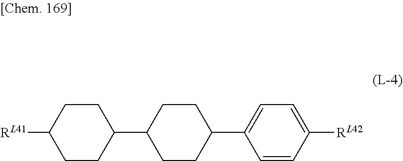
[RL41]C1CCC(C2CCC(C3=CC=C([RL42])C=C3)CC2)CC1
